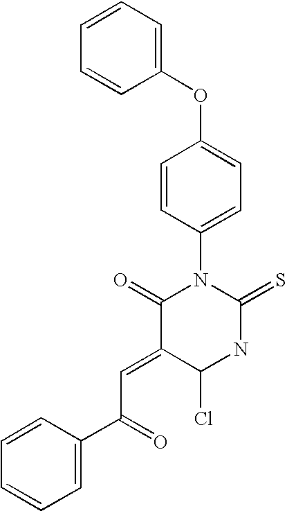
C1(OC2=CC=CC=C2)=CC=C(N2C(=O)C(=CC(C3=CC=CC=C3)=O)C(Cl)NC2=S)C=C1
